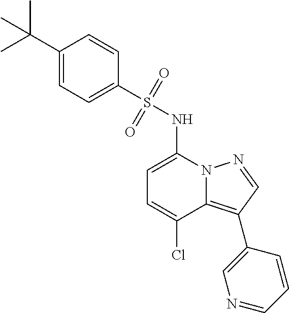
C1=C(NS(C2=CC=C(C(C)(C)C)C=C2)(=O)=O)N2C(=C(C3=CN=CC=C3)C=N2)C(Cl)=C1
